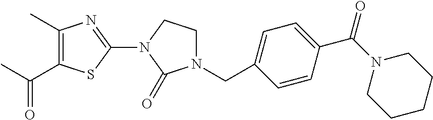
C1(C)=C(C(C)=O)SC(N2C(=O)N(CC3=CC=C(C(N4CCCCC4)=O)C=C3)CC2)=N1
